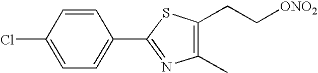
C1(C2=NC(C)=C(CC[ONO2])S2)=CC=C(Cl)C=C1
